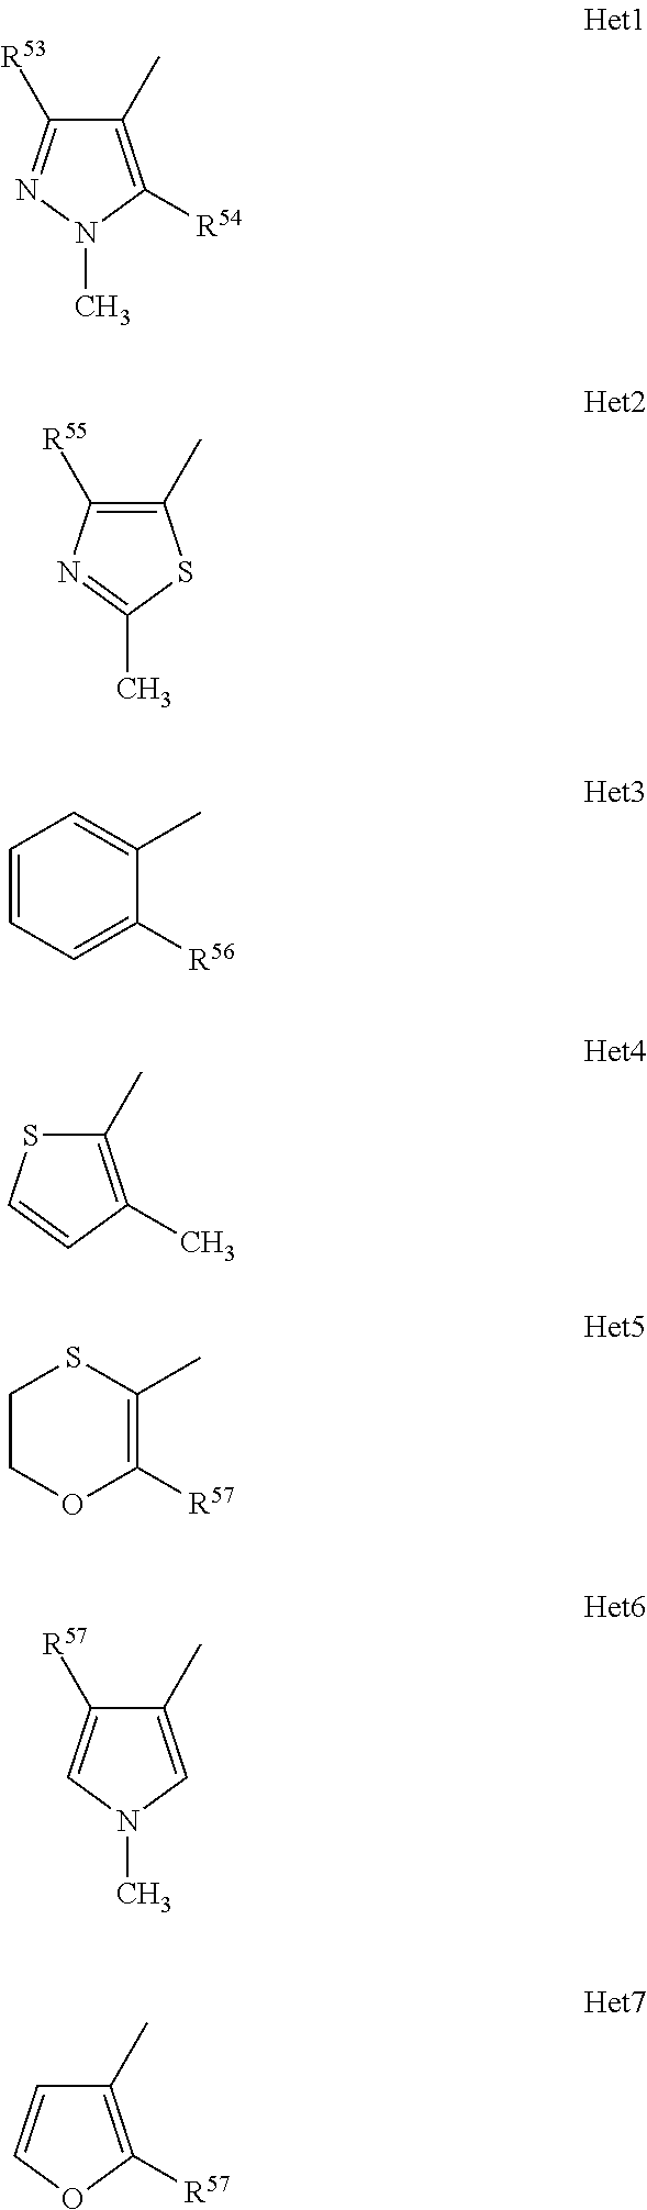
C1(C)=C([R54])N(C)N=C1[R53].C1(C)=C([R55])N=C(C)S1.C1=CC=C([R56])C(C)=C1.C1(C)=C(C)C=CS1.C1COC([R57])=C(C)S1.C1(C)=CN(C)C=C1[R57].C1(C)=C([R57])OC=C1
